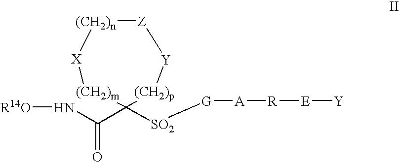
N(C(C1([SO2][G][A][R][E][Y])[(CH2)p][Y][Z][(CH2)n][X][(CH2)m]1)=O)[R14O]
